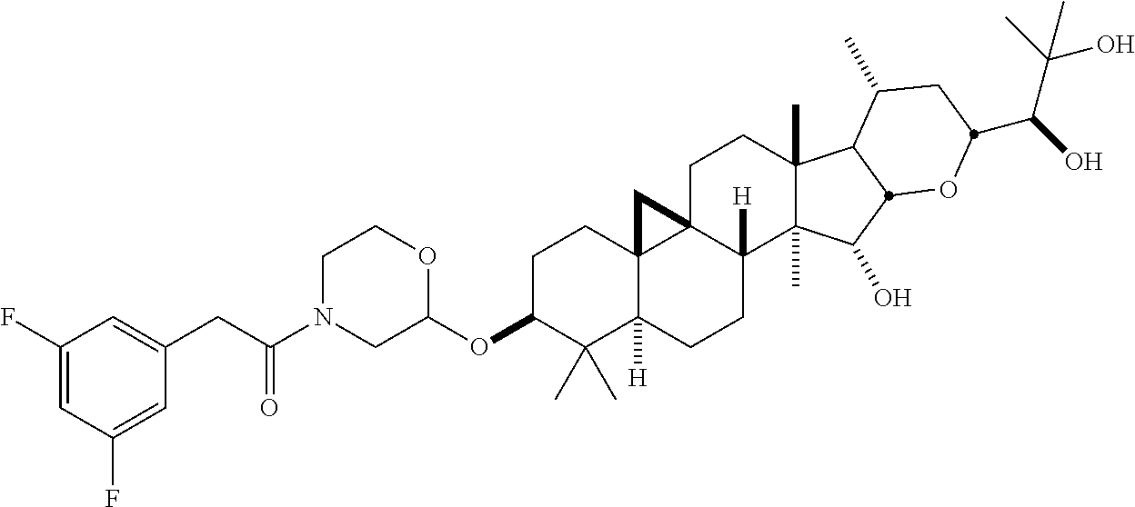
C(C(N1CC(OC2C(C)(C)C3([H])C4(CC2)C2(CCC5(C)C(C)(C(O)C6C5C(C)CC(C(O)C(C)(O)C)O6)C2([H])CC3)C4)OCC1)=O)C1=CC(F)=CC(F)=C1
